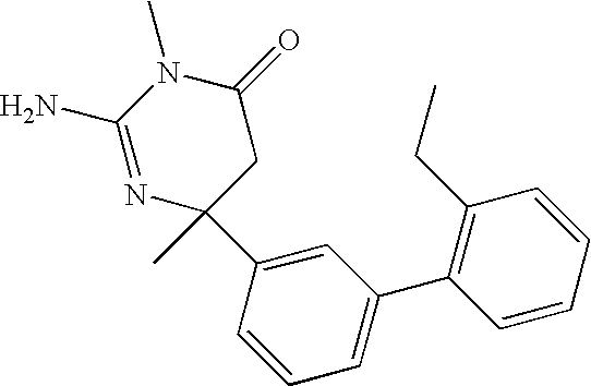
N1=C(N)N(C)C(=O)CC1(C1=CC(C2=C(CC)C=CC=C2)=CC=C1)C
